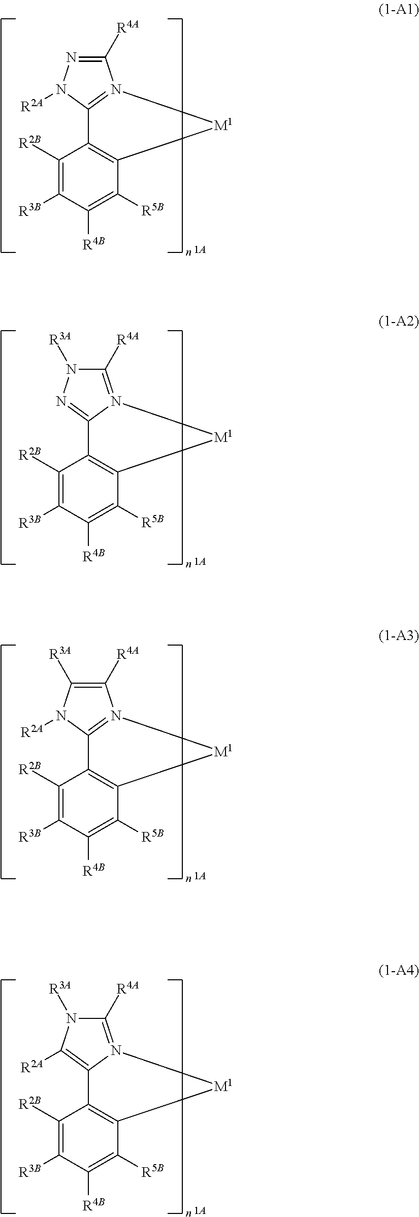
C1([R4A])=NN([R2A])C2=N1[M1]C1=C2C([R2B])=C([R3B])C([R4B])=C1[R5B].C1([R4A])=N2C(=NN1[R3A])C1=C(C([R5B])=C([R4B])C([R3B])=C1[R2B])[M1]2.C1([R4A])=C([R3A])N([R2A])C2=N1[M1]C1=C2C([R2B])=C([R3B])C([R4B])=C1[R5B].C1([R4A])=N2C(=C([R2A])N1[R3A])C1=C(C([R5B])=C([R4B])C([R3B])=C1[R2B])[M1]2
